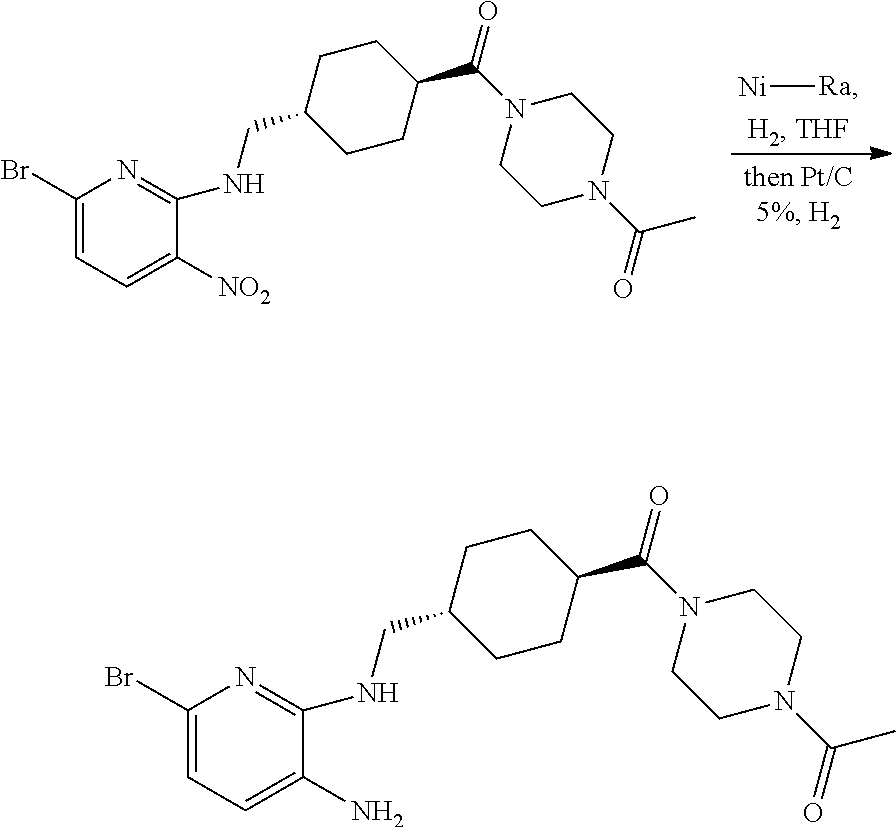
[Ni][Ra].C1(Br)=CC=C([NO2])C(NCC2CCC(C(N3CCN(C(C)=O)CC3)=O)CC2)=N1.C1(Br)=CC=C(N)C(NCC2CCC(C(N3CCN(C(C)=O)CC3)=O)CC2)=N1
